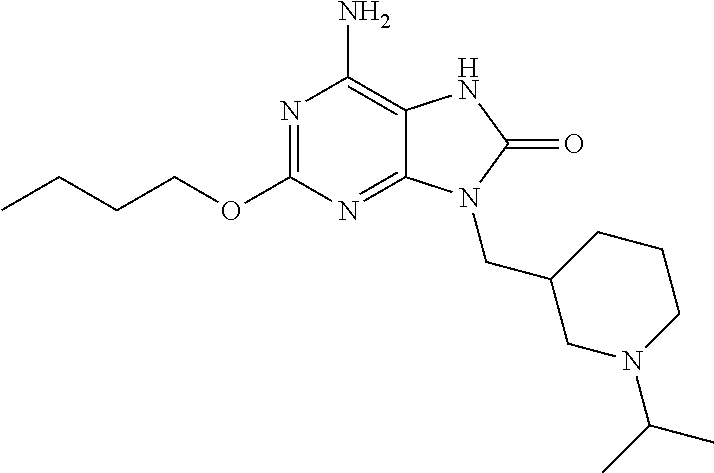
N1=C(OCCCC)N=C2C(=C1N)NC(=O)N2CC1CN(C(C)C)CCC1
